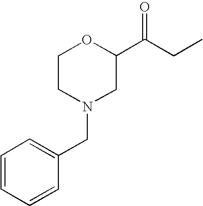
C1=CC=CC(CN2CCOC(C(CC)=O)C2)=C1
